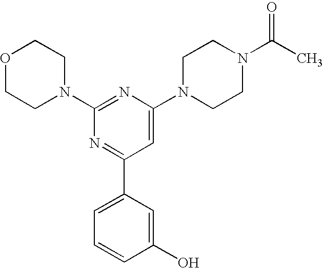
C1(N2CCOCC2)=NC(N2CCN(C(C)=O)CC2)=CC(C2=CC=CC(O)=C2)=N1
